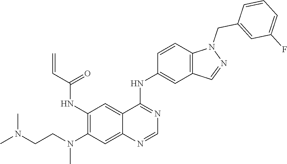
C1(NC(C=C)=O)=C(N(CCN(C)C)C)C=C2C(=C1)C(NC1=CC3=C(C=C1)N(CC1=CC(F)=CC=C1)N=C3)=NC=N2
